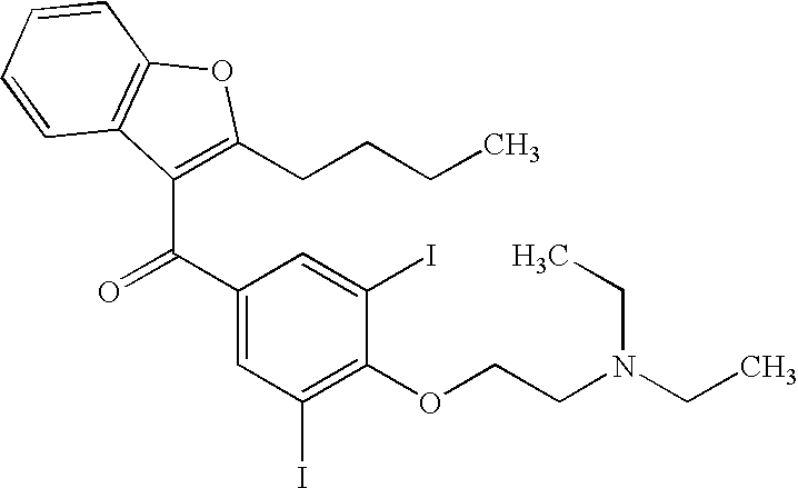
C1(C(C2=C(CCCC)OC3=C2C=CC=C3)=O)=CC(I)=C(OCCN(CC)CC)C(I)=C1
